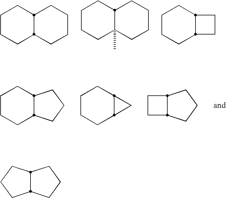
C1CCC2CCCCC2C1.C1CCC2(C)CCCCC2C1.C1CCC2CCC2C1.C1CCC2C(C1)CCC2.C1CCC2C(C1)C2.C1CC2CCCC12.C1CCC2CCCC12
